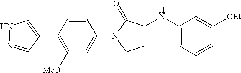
C1=CC(C2=CNN=C2)=C([MeO])C=C1N1CCC(NC2=CC=CC([OEt])=C2)C1=O
